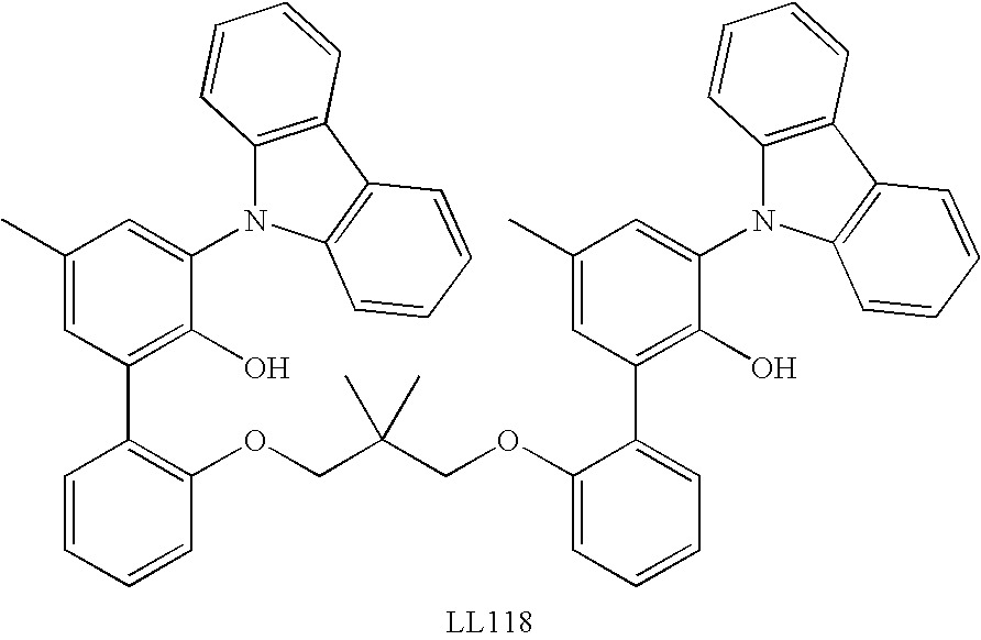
C1(OCC(COC2=C(C3=C(O)C(N4C5=C(C6=C4C=CC=C6)C=CC=C5)=CC(C)=C3)C=CC=C2)(C)C)=CC=CC=C1C1=C(O)C(N2C3=C(C4=C2C=CC=C4)C=CC=C3)=CC(C)=C1
